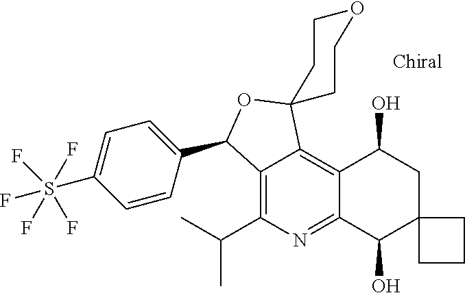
C12=C(C(C)C)N=C3C(=C1C1(OC2C2=CC=C(S(F)(F)(F)(F)F)C=C2)CCOCC1)C(O)CC1(C3O)CCC1
